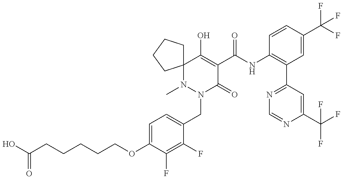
N1(C)N(CC2=CC=C(OCCCCCC(O)=O)C(F)=C2F)C(=O)C(C(NC2=C(C3=NC=NC(C(F)(F)F)=C3)C=C(C(F)(F)F)C=C2)=O)=C(O)C12CCCC2
